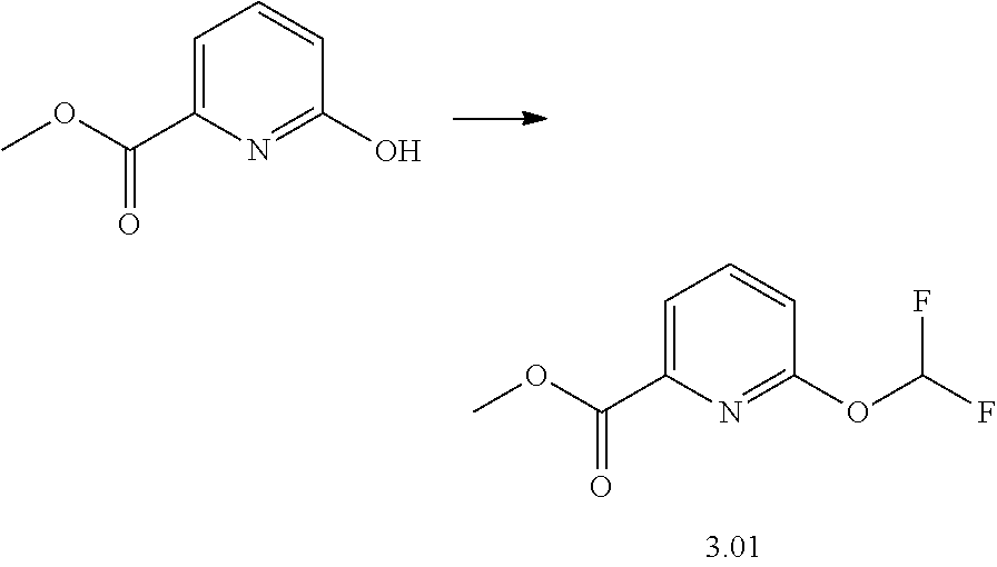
C1=C(C(=O)OC)N=C(O)C=C1.C1=C(C(=O)OC)N=C(OC(F)F)C=C1
